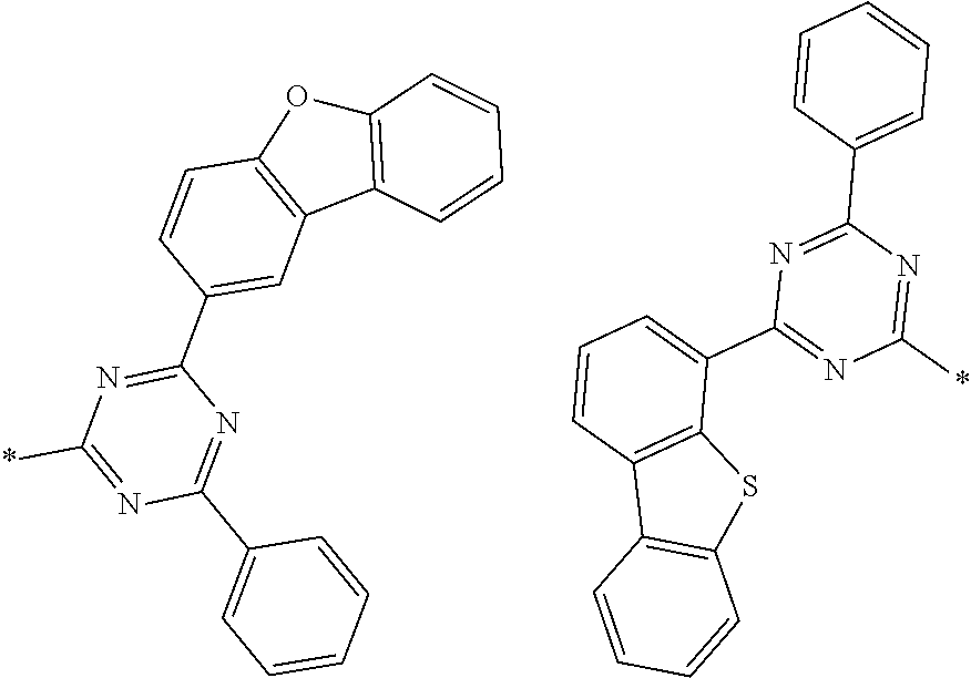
C1(C2=CC3=C(C=C2)OC2=C3C=CC=C2)=NC(*)=NC(C2=CC=CC=C2)=N1.C1=CC2=C(C(C3=NC(*)=NC(C4=CC=CC=C4)=N3)=C1)SC1=C2C=CC=C1
